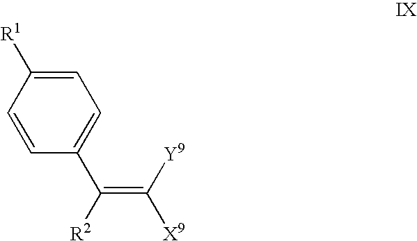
C1=C([R1])C=CC(C(=C([X9])[Y9])[R2])=C1
